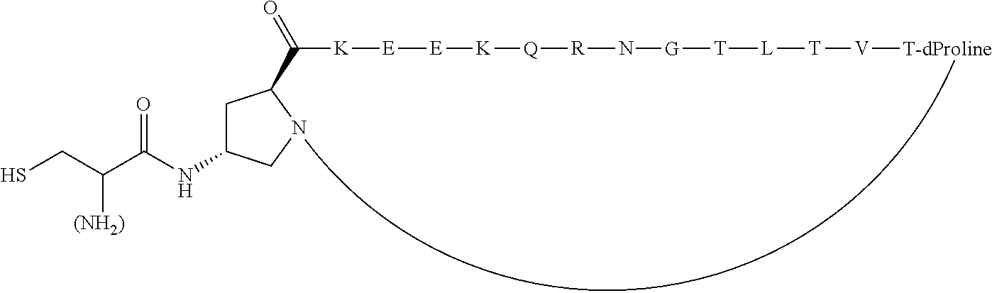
C1C(NC(C(CS)[(NH2)])=O)CNC1C([K][E][E][K][Q][R]N[G][T][L][T][V][T-dProline])=O
